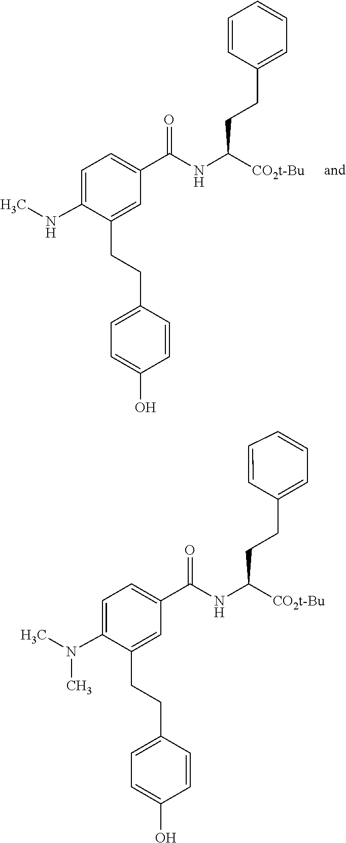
C(NC([CO2t-Bu])CCC1=CC=CC=C1)(C1=CC=C(NC)C(CCC2=CC=C(O)C=C2)=C1)=O.C(NC([CO2t-Bu])CCC1=CC=CC=C1)(C1=CC=C(N(C)C)C(CCC2=CC=C(O)C=C2)=C1)=O
